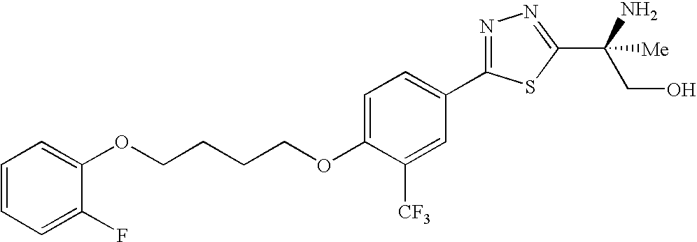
C1=CC=C(F)C(OCCCCOC2=CC=C(C3=NN=C(C(CO)(N)[Me])S3)C=C2[CF3])=C1
